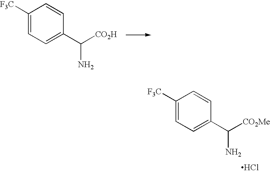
C1([F3C])=CC=C(C([CO2H])N)C=C1.C1([F3C])=CC=C(C([CO2Me])N)C=C1.Cl
